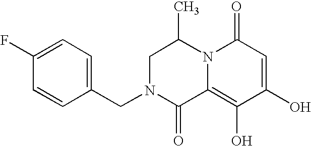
C1N(CC2=CC=C(F)C=C2)C(=O)C2=C(O)C(O)=CC(=O)N2C1C
